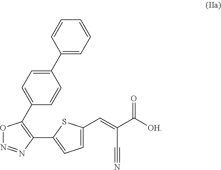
O1N=NC(C2=CC=C(C=C(C([OH])=O)C#N)S2)=C1C1=CC=C(C2=CC=CC=C2)C=C1
